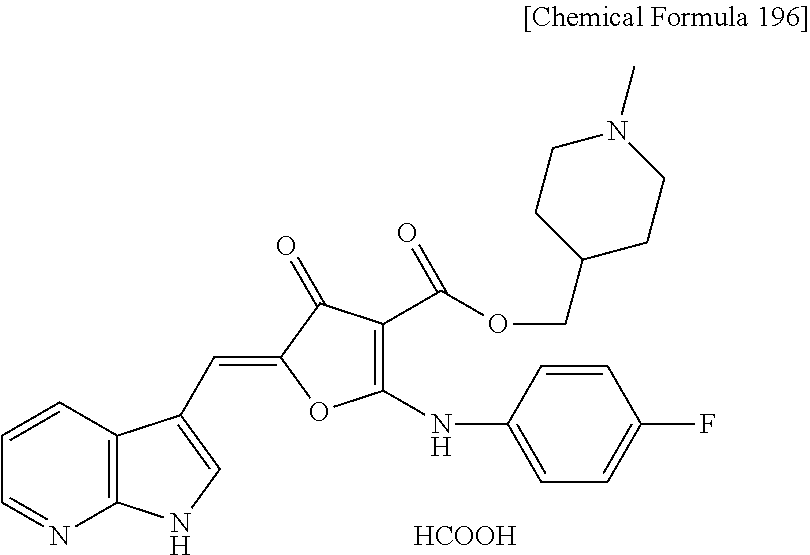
C1=CC2=C(N=C1)NC=C2C=C1OC(NC2=CC=C(F)C=C2)=C(C(=O)OCC2CCN(C)CC2)C1=O.[HCOOH]
